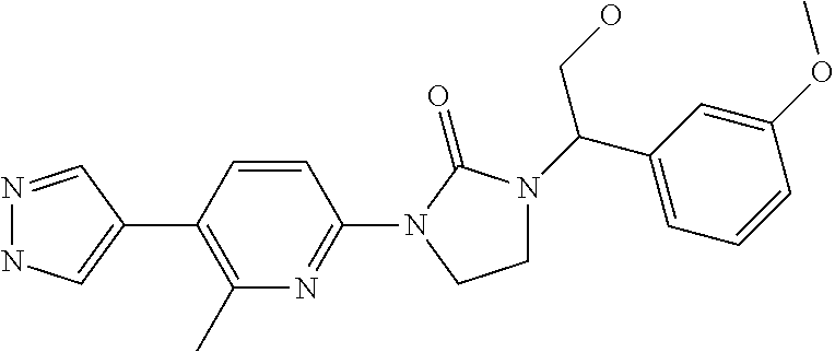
N1=CC(C2=C(C)N=C(N3C(=O)N(C(C4=CC=CC(OC)=C4)CO)CC3)C=C2)=CN1
